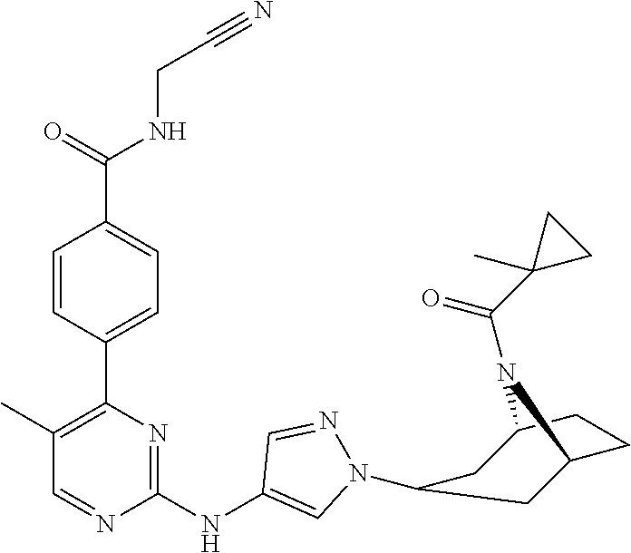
C(CNC(C1=CC=C(C2=C(C)C=NC(NC3=CN(C4CC5CCC(C4)N5C(C4(C)CC4)=O)N=C3)=N2)C=C1)=O)#N
